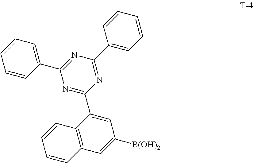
N1=C(C2=CC([B(OH)2])=CC3=C2C=CC=C3)N=C(C2=CC=CC=C2)N=C1C1=CC=CC=C1
